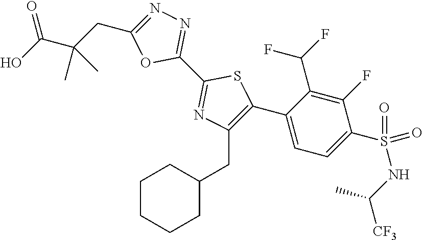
C1(C2=NN=C(CC(C(O)=O)(C)C)O2)=NC(CC2CCCCC2)=C(C2=CC=C(S(NC(C)[CF3])(=O)=O)C(F)=C2C(F)F)S1
